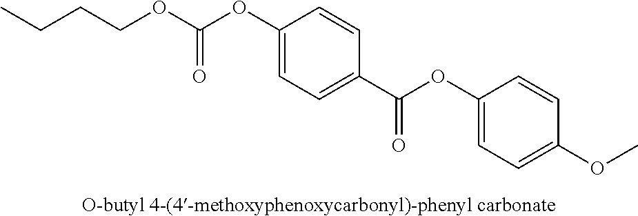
C1(OC(OCCCC)=O)=CC=C(C(OC2=CC=C(OC)C=C2)=O)C=C1
